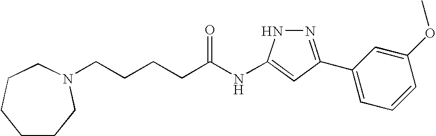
C(CCCC(NC1=CC(C2=CC=CC(OC)=C2)=NN1)=O)N1CCCCCC1
